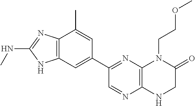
C12=C(C=C(C3=NC4=C(N=C3)NCC(=O)N4CCOC)C=C1C)NC(NC)=N2
